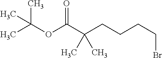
C(OC(C(CCCCBr)(C)C)=O)(C)(C)C
